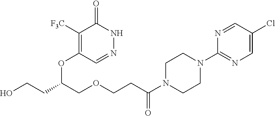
C1([F3C])=C(OC(CCO)COCCC(N2CCN(C3=NC=C(Cl)C=N3)CC2)=O)C=NNC1=O
